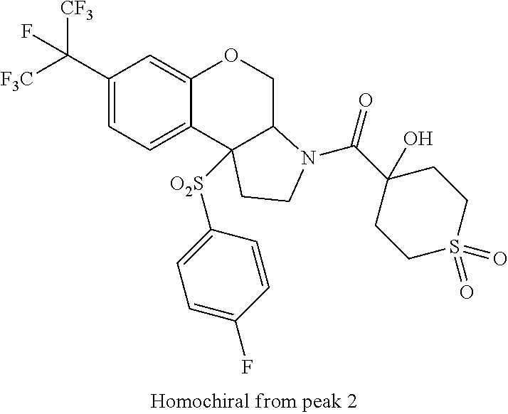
C1(C([F3C])([CF3])F)=CC=C2C(=C1)OCC1C2([O2S]C2=CC=C(F)C=C2)CCN1C(C1(O)CCS(=O)(=O)CC1)=O
